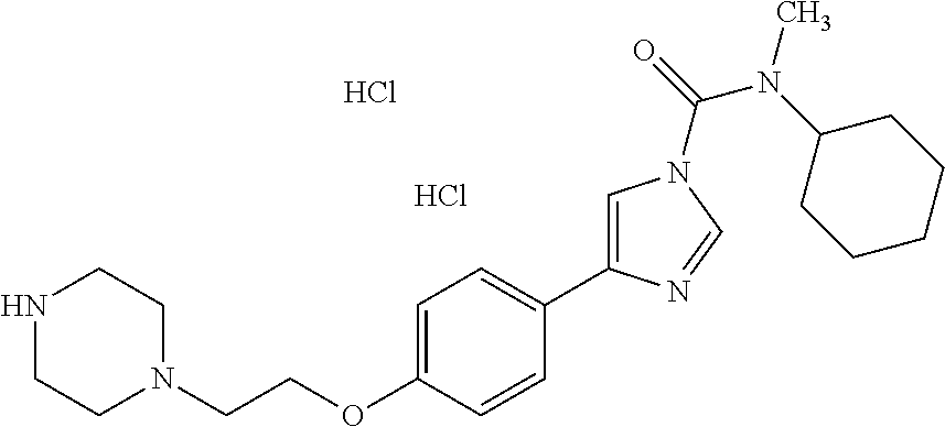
N1CCN(CCOC2=CC=C(C3=CN(C(N(C)C4CCCCC4)=O)C=N3)C=C2)CC1.Cl.Cl
